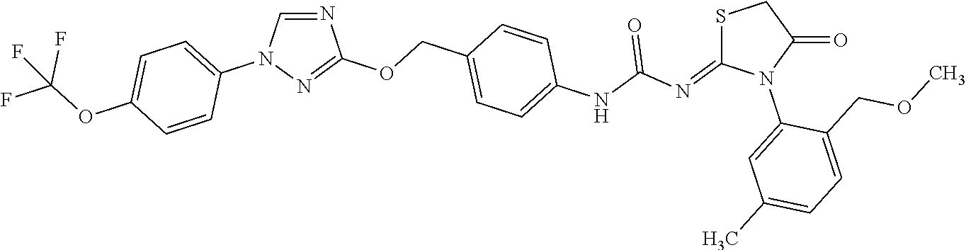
N1=CN(C2=CC=C(OC(F)(F)F)C=C2)N=C1OCC1=CC=C(NC(N=C2SCC(=O)N2C2=CC(C)=CC=C2COC)=O)C=C1
